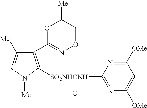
C1(C2=NOCC([Me])O2)=C([SO2NHCNH](=O)C2=NC([OMe])=CC([OMe])=N2)N([Me])N=C1[Me]
